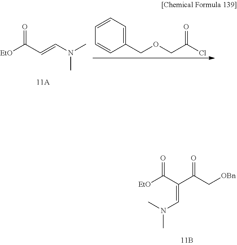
[EtO]C(C=CN(C)C)=O.C1(COCC(Cl)=O)=CC=CC=C1.[EtO]C(C(C(C[OBn])=O)=CN(C)C)=O
